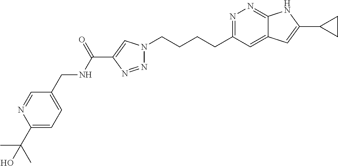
N1=C(CCCCN2N=NC(C(NCC3=CC=C(C(C)(C)O)N=C3)=O)=C2)C=C2C(=N1)NC(C1CC1)=C2
